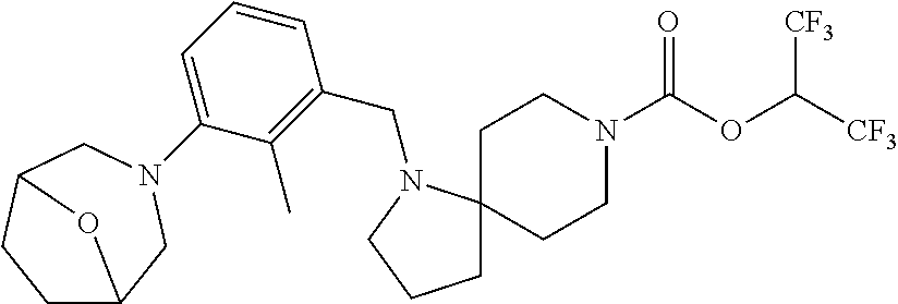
C1C2(N(CC3=C(C)C(N4CC5CCC(C4)O5)=CC=C3)CC1)CCN(C(OC([CF3])[CF3])=O)CC2
